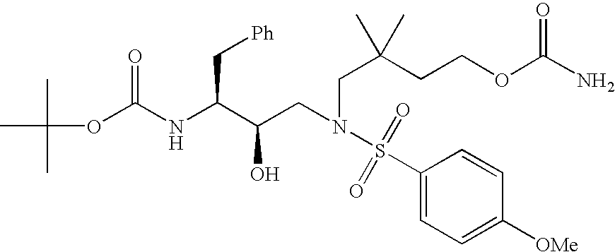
CC(C)(OC(NC(C(CN(CC(CCOC(N)=O)(C)C)S(C1=CC=C([OMe])C=C1)(=O)=O)O)C[Ph])=O)C
